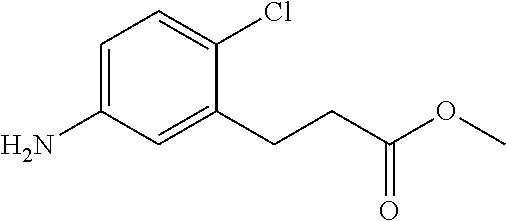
C1=C(N)C=C(CCC(OC)=O)C(Cl)=C1
